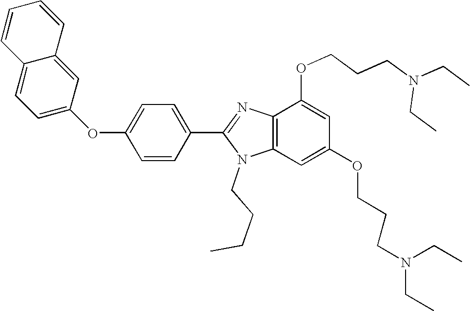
C12=C(C=C(OCCCN(CC)CC)C=C1OCCCN(CC)CC)N(CCCC)C(C1=CC=C(OC3=CC=C4C(=C3)C=CC=C4)C=C1)=N2
